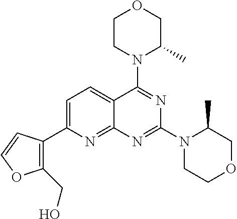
C1=C(C2=C(CO)OC=C2)N=C2C(=C1)C(N1C(C)COCC1)=NC(N1CCOCC1C)=N2
